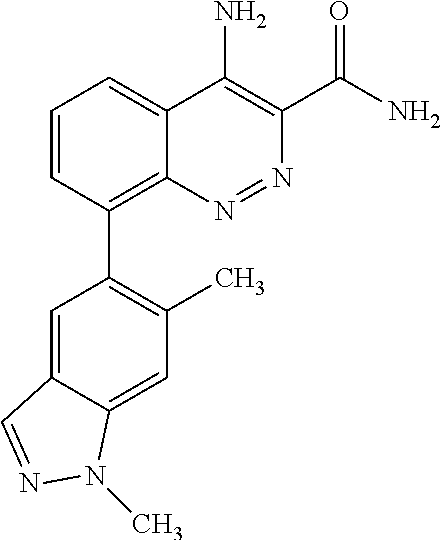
C1=CC(C2=C(C)C=C3C(=C2)C=NN3C)=C2C(=C1)C(N)=C(C(N)=O)N=N2
